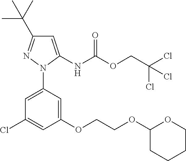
C1=C(N2N=C(C(C)(C)C)C=C2NC(OCC(Cl)(Cl)Cl)=O)C=C(OCCOC2CCCCO2)C=C1Cl
